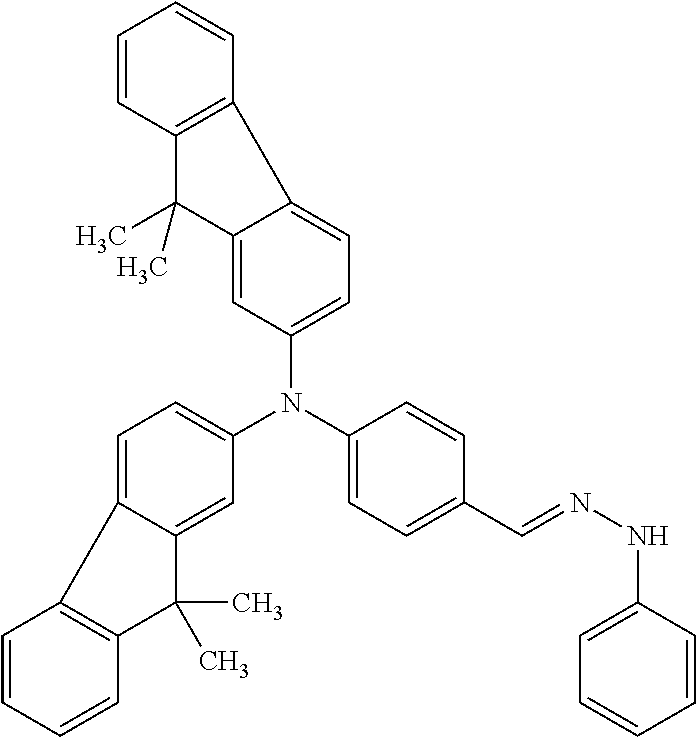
C1=CC2=C(C=C1)C1=CC=C(N(C3=CC=C(C=NNC4=CC=CC=C4)C=C3)C3=CC=C4C(=C3)C(C)(C)C3=C4C=CC=C3)C=C1C2(C)C
